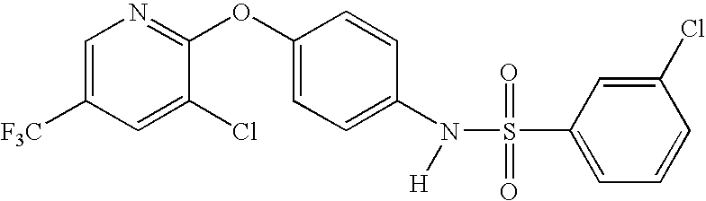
C1([F3C])=CN=C(OC2=CC=C(N([H])S(C3=CC=CC(Cl)=C3)(=O)=O)C=C2)C(Cl)=C1
